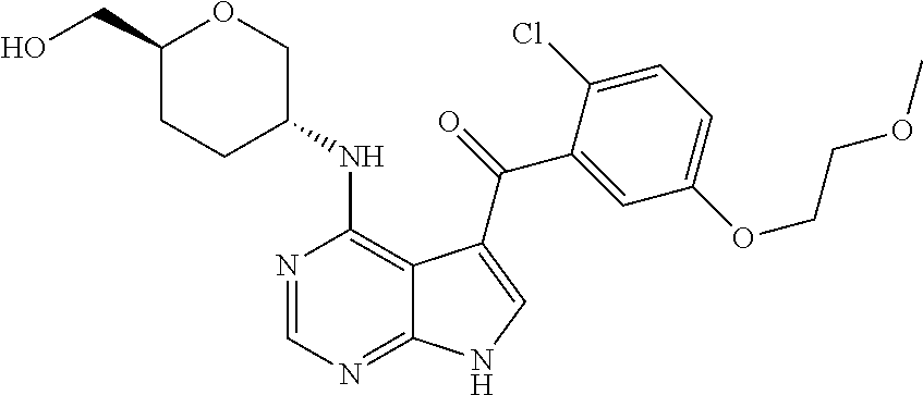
C1=C(OCCOC)C=C(C(=O)C2=CNC3=NC=NC(NC4COC(CO)CC4)=C32)C(Cl)=C1
